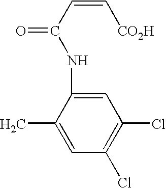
C1(C)=CC(Cl)=C(Cl)C=C1NC(=O)C=C[CO2H]
